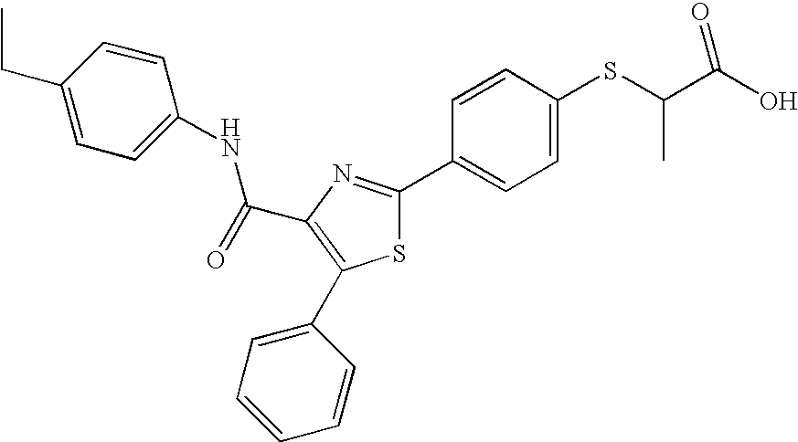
C(C1=C(C2=CC=CC=C2)SC(C2=CC=C(SC(C(O)=O)C)C=C2)=N1)(NC1=CC=C(CC)C=C1)=O
